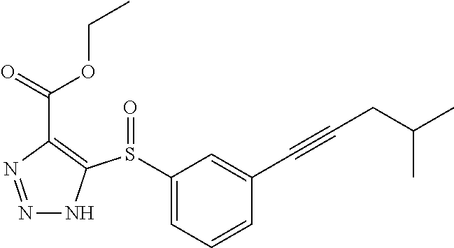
N1=NC(C(=O)OCC)=C(S(C2=CC=CC(C#CCC(C)C)=C2)=O)N1
